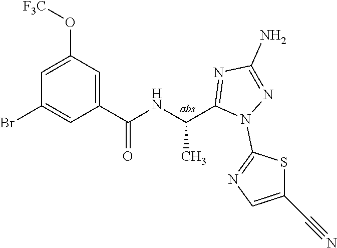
C1=C(O[F3C])C=C(C(=O)NC(C)C2=NC(N)=NN2C2=NC=C(C#N)S2)C=C1Br
